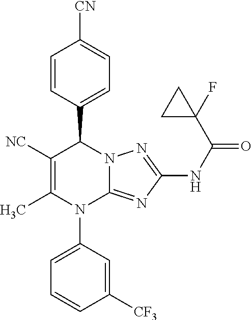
C1=CC(C2C([NC])=C(C)N(C3=CC=CC([CF3])=C3)C3=NC(NC(=O)C4(F)CC4)=NN23)=CC=C1[CN]
